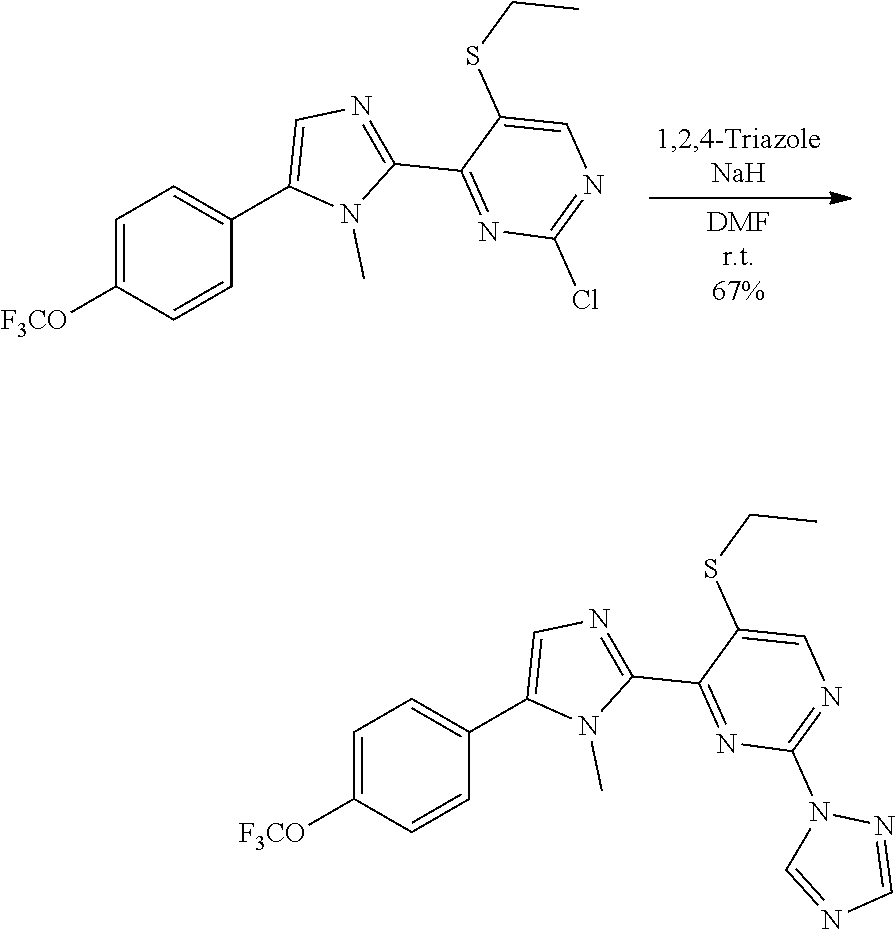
C1=C([F3CO])C=CC(C2=CN=C(C3=NC(Cl)=NC=C3SCC)N2C)=C1.C1=C([F3CO])C=CC(C2=CN=C(C3=NC(N4C=NC=N4)=NC=C3SCC)N2C)=C1
